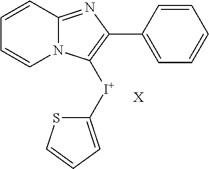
C1=CC2=NC(C3=CC=CC=C3)=C([I+]C3=CC=CS3)N2C=C1.[X]
